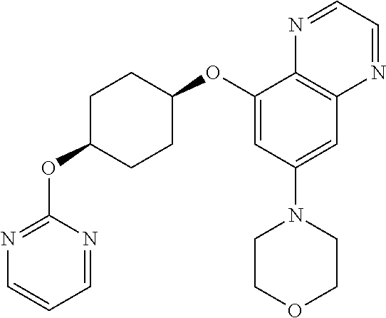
C1(OC2CCC(OC3=NC=CC=N3)CC2)=CC(N2CCOCC2)=CC2=C1N=CC=N2
